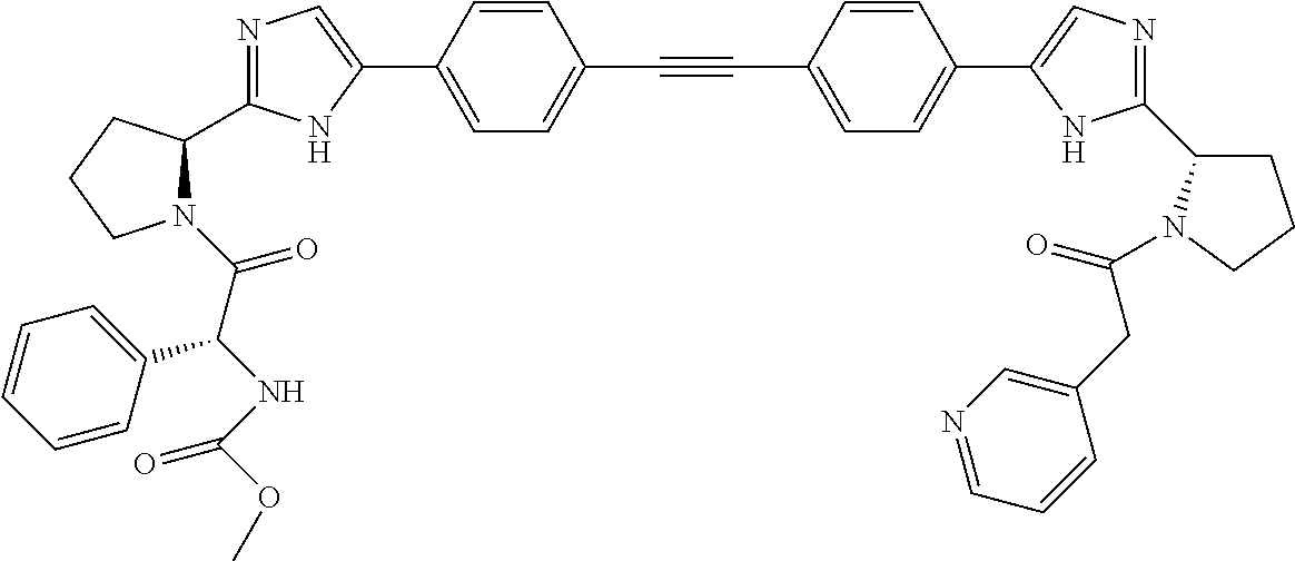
N1=C(C2N(C(C(NC(OC)=O)C3=CC=CC=C3)=O)CCC2)NC(C2=CC=C(C#CC3=CC=C(C4=CN=C(C5CCCN5C(CC5=CN=CC=C5)=O)N4)C=C3)C=C2)=C1
